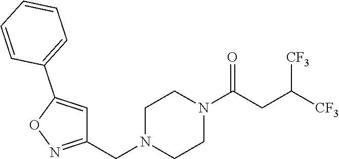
N1(C(CC([CF3])[CF3])=O)CCN(CC2=NOC(C3=CC=CC=C3)=C2)CC1
